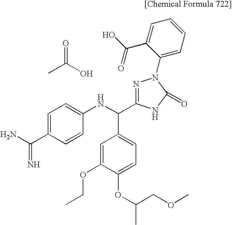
CC(O)=O.C1=C(C(=N)N)C=CC(NC(C2=CC=C(OC(C)COC)C(OCC)=C2)C2=NN(C3=CC=CC=C3C(O)=O)C(=O)N2)=C1
